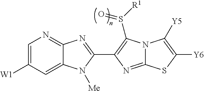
C1=C([W1])C=C2C(=N1)N=C(C1=C(S([R1])=O)N3C(=N1)SC([Y6])=C3[Y5])N2[Me]
